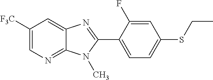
C1([F3C])=CN=C2C(=C1)N=C(C1=CC=C(SCC)C=C1F)N2C
